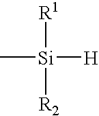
C[Si]([H])([R2])[R1]
